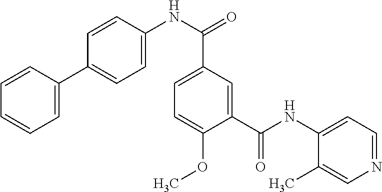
C1=C(C2=CC=C(NC(=O)C3=CC=C(OC)C(C(NC4=CC=NC=C4C)=O)=C3)C=C2)C=CC=C1
